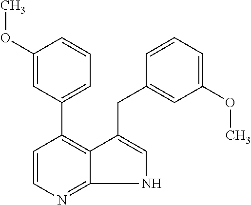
N1C=C(CC2=CC(OC)=CC=C2)C2=C(C3=CC=CC(OC)=C3)C=CN=C12
